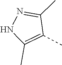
C1(C)=C(C)NN=C1C
